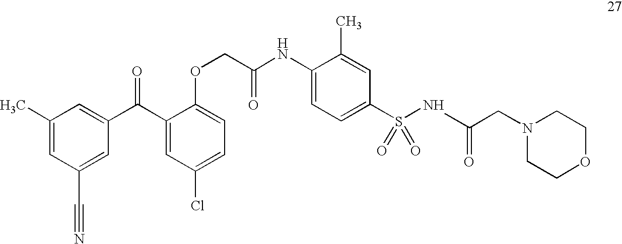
C1(C)=CC(C#N)=CC(C(C2=CC(Cl)=CC=C2OCC(NC2=CC=C(S(NC(=O)CN3CCOCC3)(=O)=O)C=C2C)=O)=O)=C1
